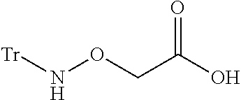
N(OCC(O)=O)[Tr]
